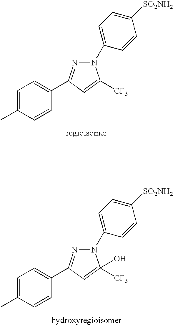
N1(C2=CC=C([SO2NH2])C=C2)N=C(C2=CC=C(C)C=C2)C=C1([CF3])O.N1(C2=CC=C([SO2NH2])C=C2)N=C(C2=CC=C(C)C=C2)C=C1[CF3]
